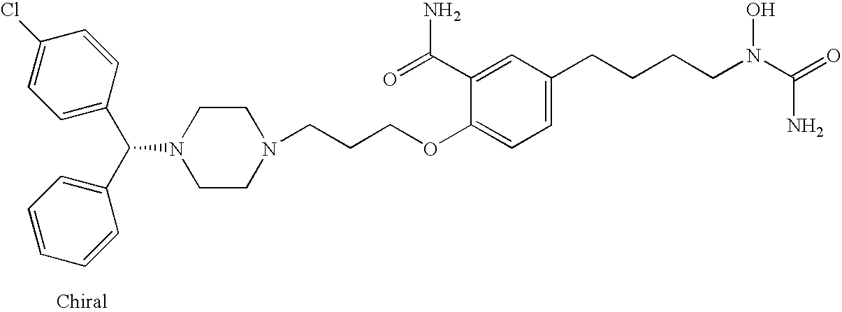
C1=C(C(C2=CC=CC=C2)N2CCN(CCCOC3=CC=C(CCCCN(C(=O)N)O)C=C3C(=O)N)CC2)C=CC(Cl)=C1
